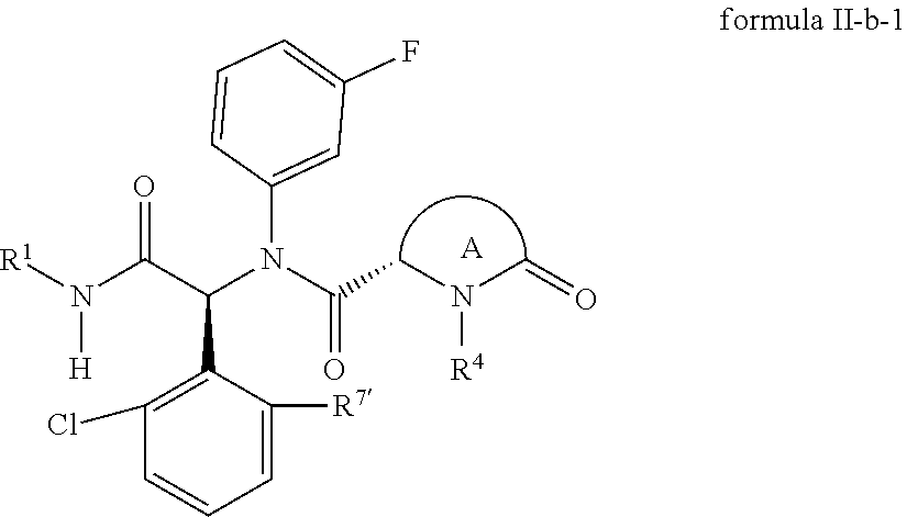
[A].[R1]N(C(C(N(C(CN(C=O)[R4])=O)C1=CC(F)=CC=C1)C1=C(Cl)C=CC=C1[R7])=O)[H]
